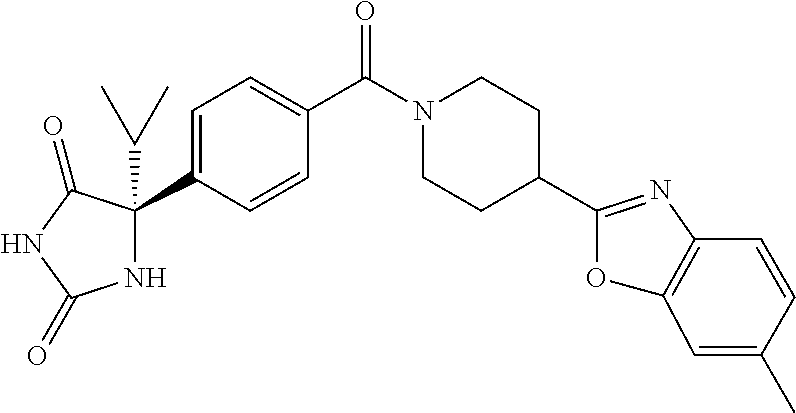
C1=C(C2(C(C)C)NC(=O)NC2=O)C=CC(C(N2CCC(C3=NC4=C(O3)C=C(C)C=C4)CC2)=O)=C1
